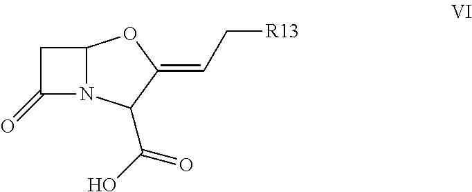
C1C(=O)N2C1OC(=CC[R13])C2C(O)=O
